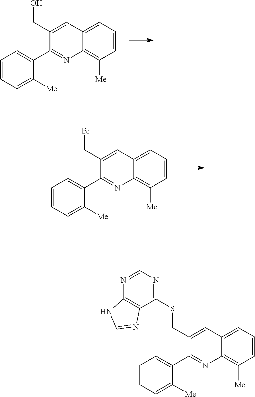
C1(CO)=CC2=CC=CC([Me])=C2N=C1C1=CC=CC=C1[Me].C1(CBr)=CC2=CC=CC([Me])=C2N=C1C1=CC=CC=C1[Me].C1(CSC2=NC=NC3=C2N=CN3)=CC2=CC=CC([Me])=C2N=C1C1=CC=CC=C1[Me]
